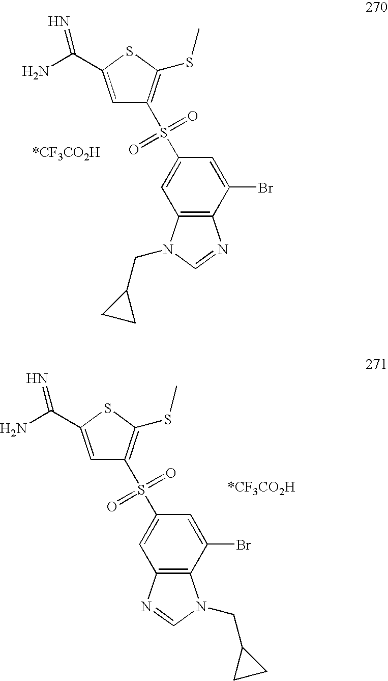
C1=C(C(N)=N)SC(SC)=C1S(C1=CC2=C(C(Br)=C1)N=CN2CC1CC1)(=O)=O.C1=C(C(N)=N)SC(SC)=C1S(C1=CC2=C(C(Br)=C1)N(CC1CC1)C=N2)(=O)=O
